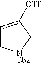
C1=C([OTf])C[NCbz]C1
